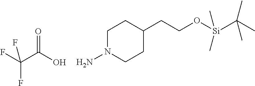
FC(C(O)=O)(F)F.NN1CCC(CCO[Si](C)(C)C(C)(C)C)CC1
